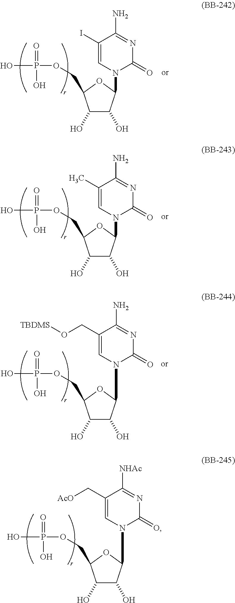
C1(O)C(O)C(N2C(=O)N=C(N)C(I)=C2)OC1COP(O)(=O)O.C1(O)C(O)C(N2C(=O)N=C([NHAc])C(C[AcO])=C2)OC1COP(O)(=O)O.C1(O)C(O)C(N2C(=O)N=C(N)C(C)=C2)OC1COP(O)(=O)O.C1(O)C(O)C(N2C(=O)N=C(N)C(CO[TBDMS])=C2)OC1COP(O)(=O)O
